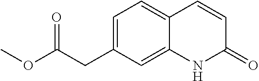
C1=C(CC(OC)=O)C=C2C(=C1)C=CC(=O)N2
